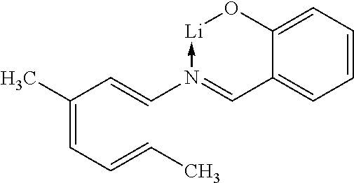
C1=CC=C2C(=C1)C=N(C=CC(=CC=CC)C)->[Li]O2
